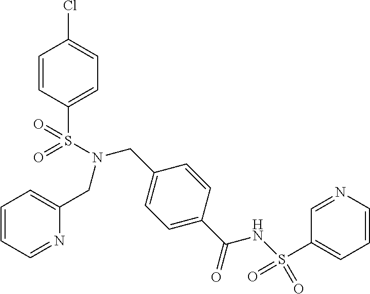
C1=CC(S(N(CC2=CC=CC=N2)CC2=CC=C(C(=O)NS(=O)(C3=CC=CN=C3)=O)C=C2)(=O)=O)=CC=C1Cl
